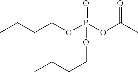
CCCCOP(OC(C)=O)(=O)OCCCC
